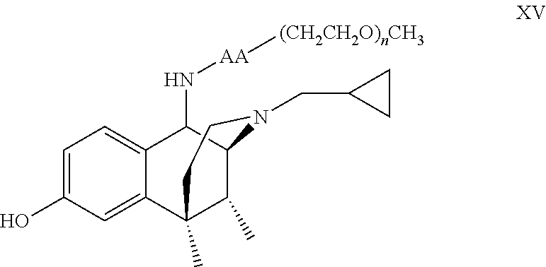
C1(O)=CC=C2C(=C1)C1(C)C(C)C(C2N[AA][(CH2CH2O)nCH3])N(CC2CC2)CC1
